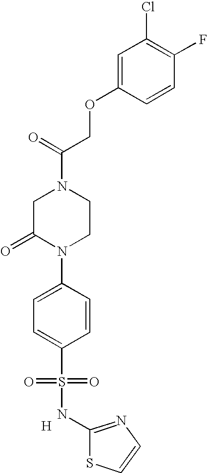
C1=C(OCC(N2CC(=O)N(C3=CC=C(S(=O)(=O)NC4=NC=CS4)C=C3)CC2)=O)C=CC(F)=C1Cl.[H]
